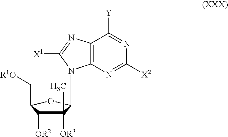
C1(C)([OR3])C([OR2])C(C[R1O])OC1N1C2=C(C([Y])=NC([X2])=N2)N=C1[X1]
